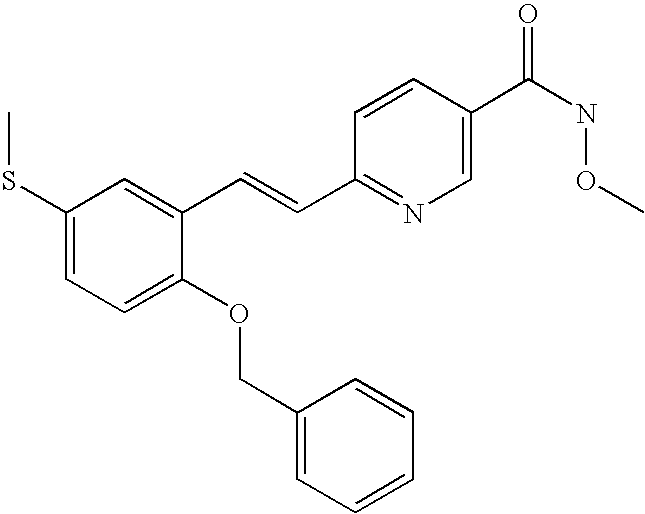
C1(SC)=CC=C(OCC2=CC=CC=C2)C(C=CC2=NC=C(C(NOC)=O)C=C2)=C1
